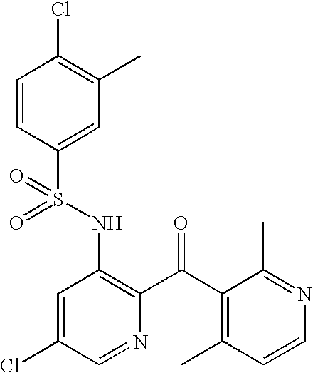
C1=CC(S(NC2=C(C(C3=C(C)C=CN=C3C)=O)N=CC(Cl)=C2)(=O)=O)=CC(C)=C1Cl
